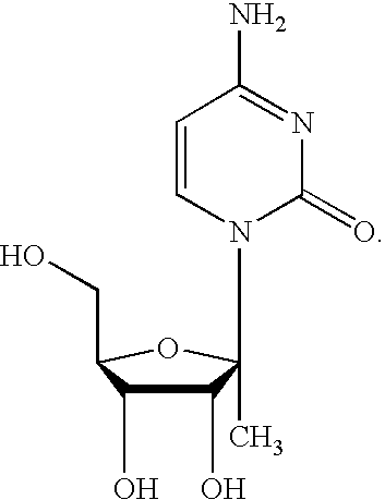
C1=CN(C2(C)C(O)C(O)C(CO)O2)C(=O)N=C1N
